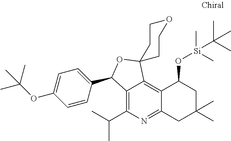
C12=C(C(C)C)N=C3C(=C1C1(OC2C2=CC=C(OC(C)(C)C)C=C2)CCOCC1)C(O[Si](C(C)(C)C)(C)C)CC(C)(C)C3
